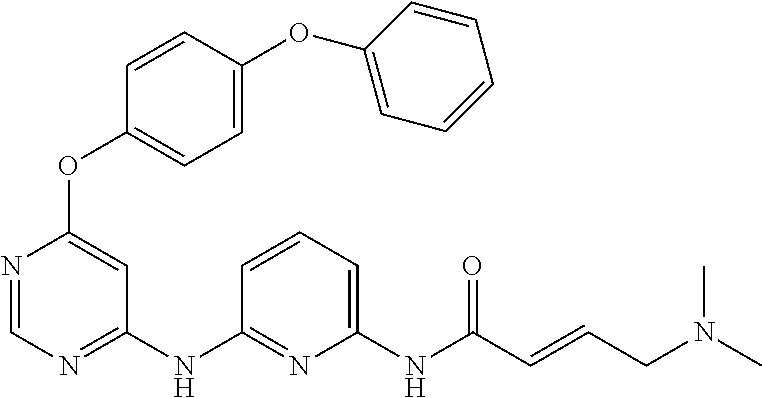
C1(OC2=CC(NC3=NC(NC(C=CCN(C)C)=O)=CC=C3)=NC=N2)=CC=C(OC2=CC=CC=C2)C=C1
